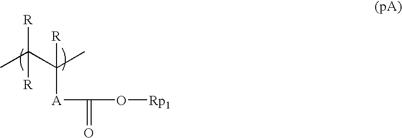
CC(C(C)([R])[A]C(O[Rp1])=O)([R])[R]
